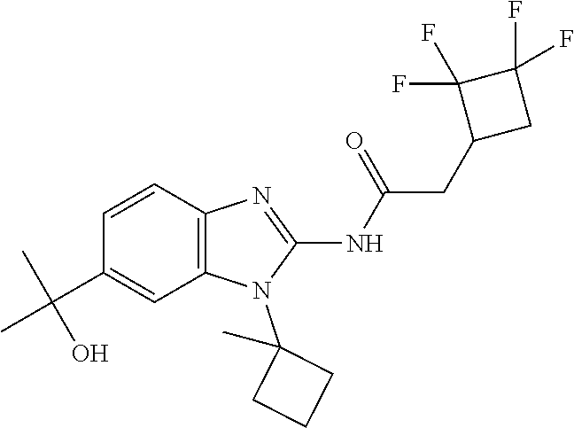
C1=CC2=C(C=C1C(C)(C)O)N(C1(C)CCC1)C(NC(=O)CC1CC(F)(F)C1(F)F)=N2
